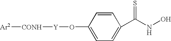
O(C1=CC=C(C(NO)=S)C=C1)[Y][CONH][Ar2]
